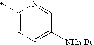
C1(C)=CC=C([NHn-Bu])C=N1
